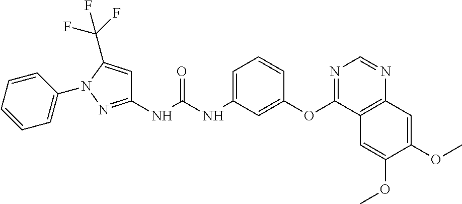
N(C(NC1=CC=CC(OC2=NC=NC3=C2C=C(OC)C(OC)=C3)=C1)=O)C1=NN(C2=CC=CC=C2)C(C(F)(F)F)=C1
